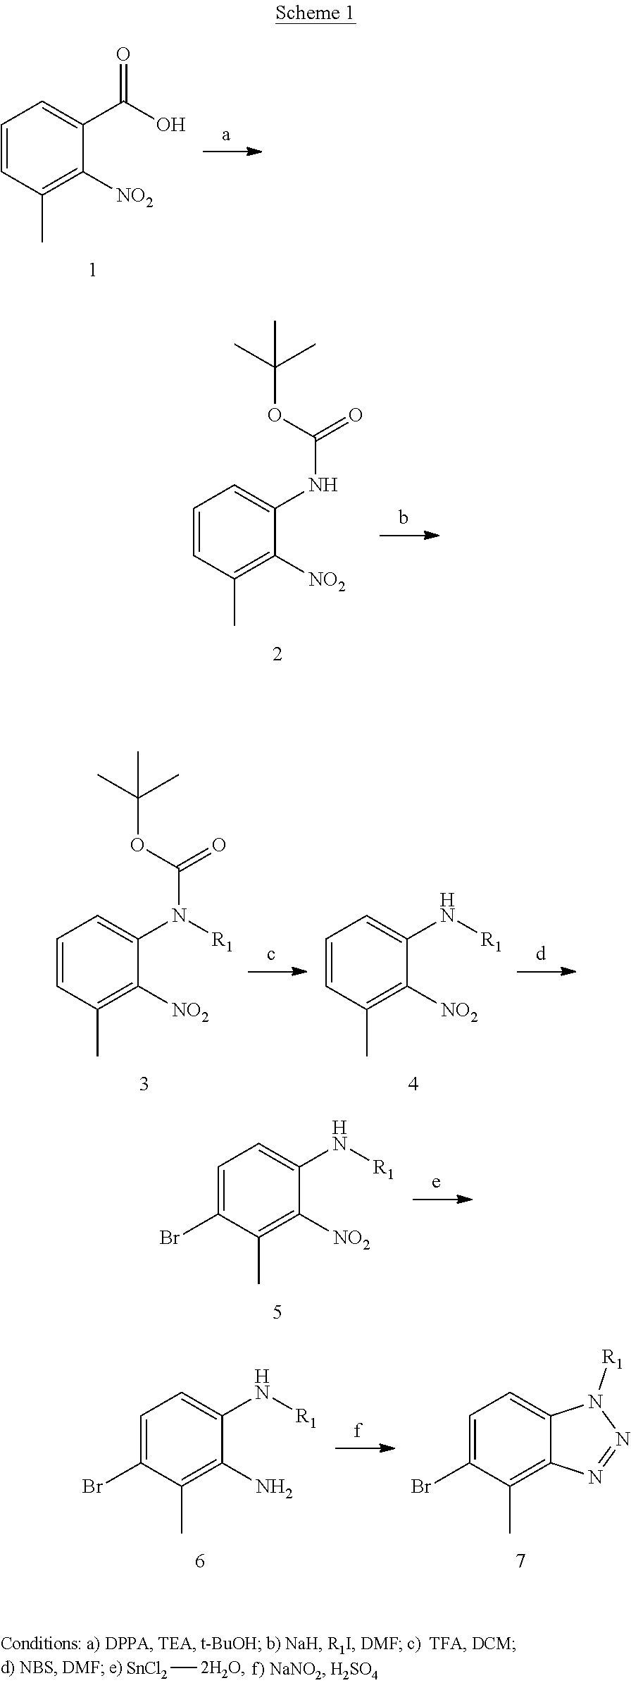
C1=CC(C)=C([NO2])C(C(O)=O)=C1.C1=CC(C)=C([NO2])C(NC(=O)OC(C)(C)C)=C1.C1=CC(C)=C([NO2])C(N(C(=O)OC(C)(C)C)[R1])=C1.C1=CC(C)=C([NO2])C(N[R1])=C1.C1=C(Br)C(C)=C([NO2])C(N[R1])=C1.C1=C(Br)C(C)=C(N)C(N[R1])=C1.C1=C(Br)C(C)=C2C(=C1)N([R1])N=N2.[SnCl2][2H2O]
